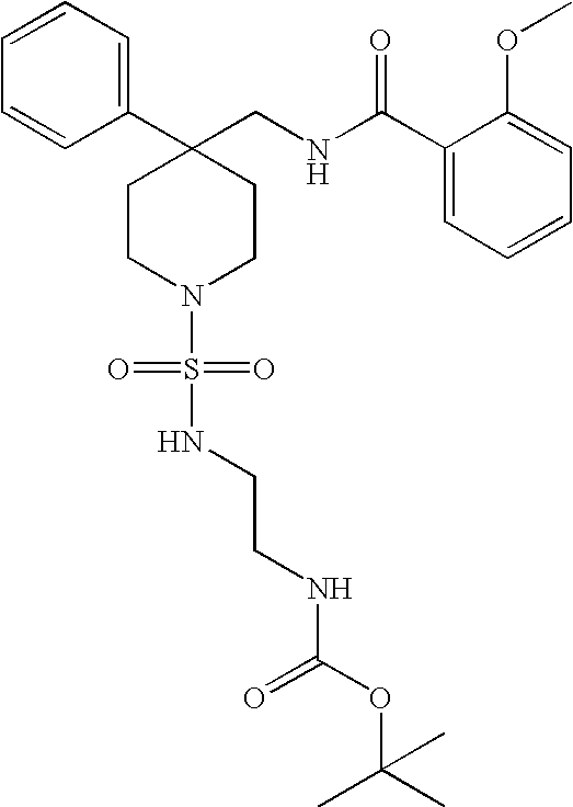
C1(C2(CNC(C3=CC=CC=C3OC)=O)CCN(S(=O)(=O)NCCNC(OC(C)(C)C)=O)CC2)=CC=CC=C1
